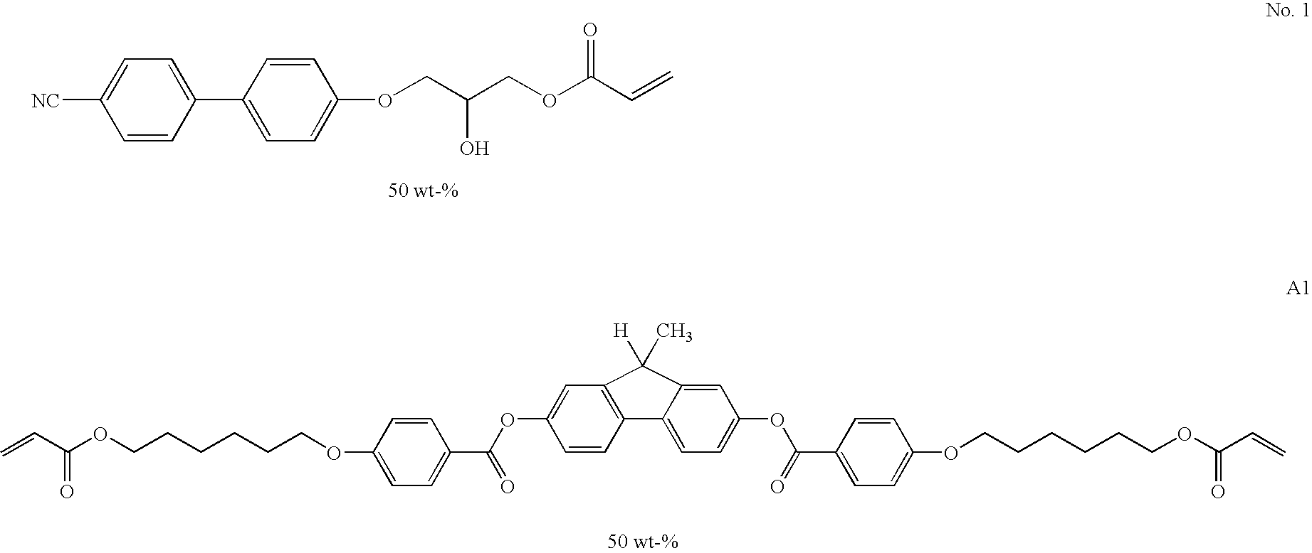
C1=CC(C2=CC=C([NC])C=C2)=CC=C1OCC(COC(C=C)=O)O.C1(OCCCCCCOC(C=C)=O)=CC=C(C(OC2=CC3=C(C=C2)C2=CC=C(OC(C4=CC=C(OCCCCCCOC(C=C)=O)C=C4)=O)C=C2C3(C)[H])=O)C=C1
